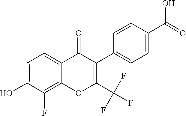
C1=C(O)C(F)=C2C(=C1)C(=O)C(C1=CC=C(C(=O)O)C=C1)=C(C(F)(F)F)O2
